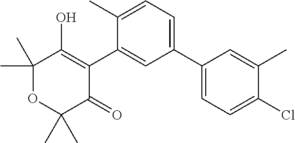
C1(C2=CC=C(C)C(C3=C(O)C(C)(C)OC(C)(C)C3=O)=C2)=CC=C(Cl)C(C)=C1
